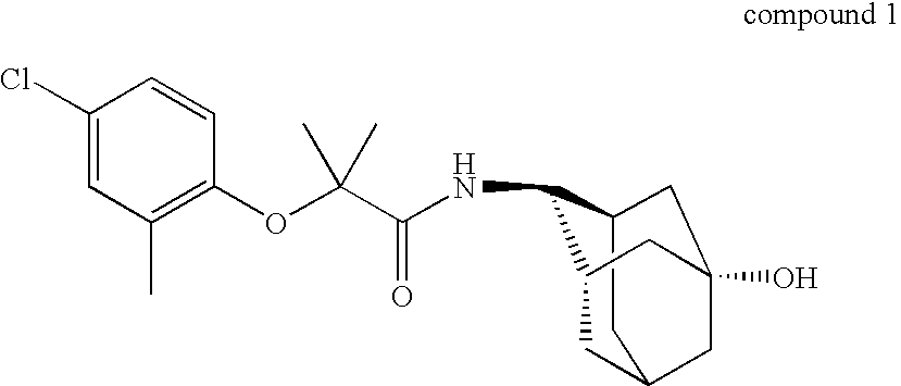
C1(Cl)=CC(C)=C(OC(C(NC2C3CC4(O)CC(CC2C4)C3)=O)(C)C)C=C1
